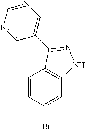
C1=CC(Br)=CC2=C1C(C1=CN=CN=C1)=NN2
